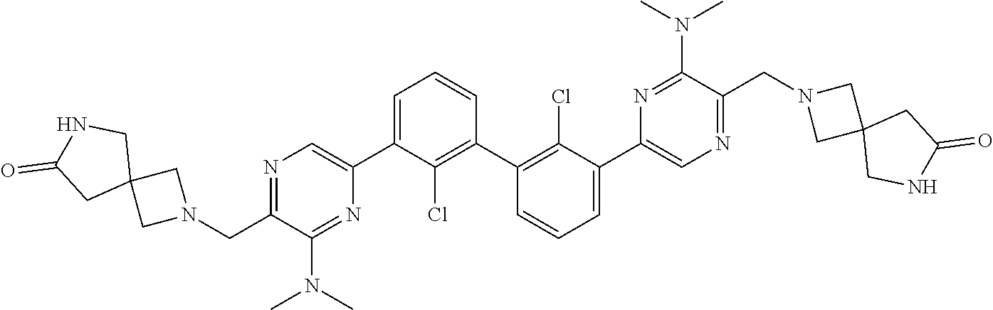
N1=C(CN2CC3(C2)CNC(=O)C3)C(N(C)C)=NC(C2=CC=CC(C3=C(Cl)C(C4=CN=C(CN5CC6(C5)CNC(=O)C6)C(N(C)C)=N4)=CC=C3)=C2Cl)=C1
